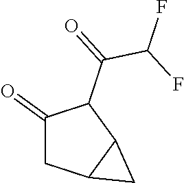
C1(=O)CC2C(C1C(=O)C(F)F)C2
